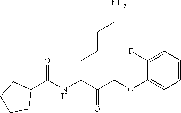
C1(F)=CC=CC=C1OCC(C(NC(C1CCCC1)=O)CCCCN)=O
